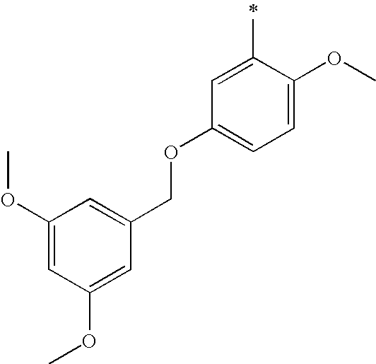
C1(OC)=CC(OC)=CC(COC2=CC=C(OC)C(C)=C2)=C1
